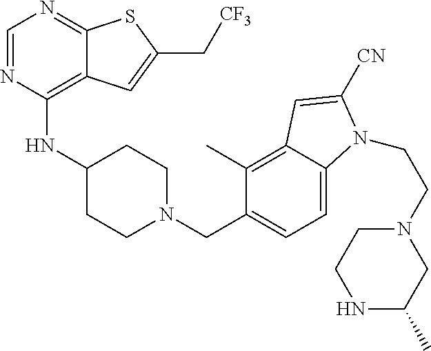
C1=NC(NC2CCN(CC3=CC=C4C(=C3C)C=C([CN])N4CCN3CCNC(C)C3)CC2)=C2C(=N1)SC(C[CF3])=C2
